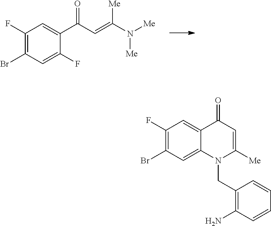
C1(F)=C(Br)C=C(F)C(C(C=C(N([Me])[Me])[Me])=O)=C1.C1(F)=C(Br)C=C2C(=C1)C(=O)C=C([Me])N2CC1=C(N)C=CC=C1
